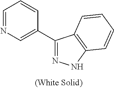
N1=CC=CC(C2=NNC3=C2C=CC=C3)=C1
